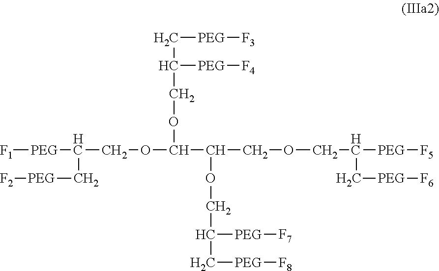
[F1][PEG]C(COC(C(COCC([PEG][F5])C[PEG][F6])OCC(C[PEG][F8])[PEG][F7])OCC(C[PEG][F3])[PEG][F4])C[PEG][F2]
